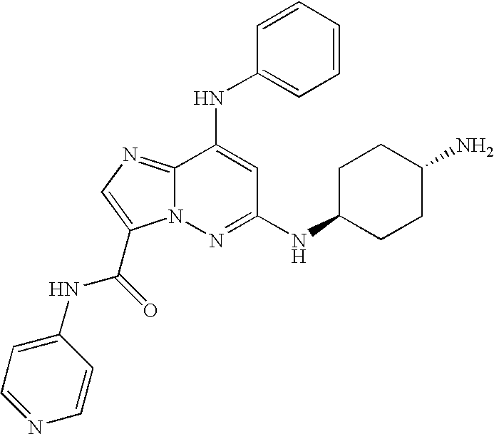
C12=NC=C(C(=O)NC3=CC=NC=C3)N1N=C(NC1CCC(N)CC1)C=C2NC1=CC=CC=C1
